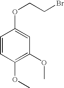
C1=CC(OC)=C(OC)C=C1OCCBr
